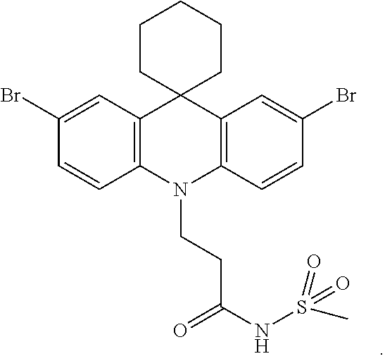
C1(Br)=CC2=C(C=C1)N(CCC(NS(=O)(=O)C)=O)C1=C(C23CCCCC3)C=C(Br)C=C1
